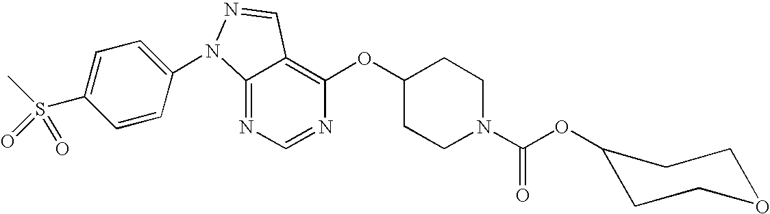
C12=NC=NC(OC3CCN(C(OC4CCOCC4)=O)CC3)=C1C=NN2C1=CC=C(S(C)(=O)=O)C=C1
